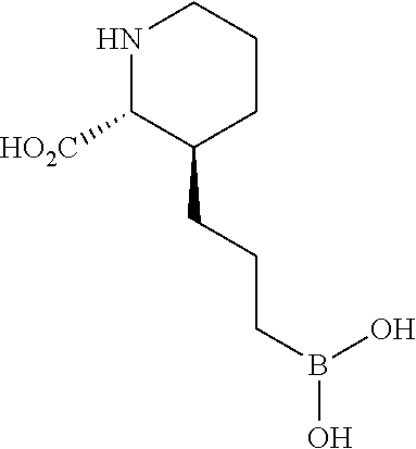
N1C([HO2C])C(CCCB(O)O)CCC1
